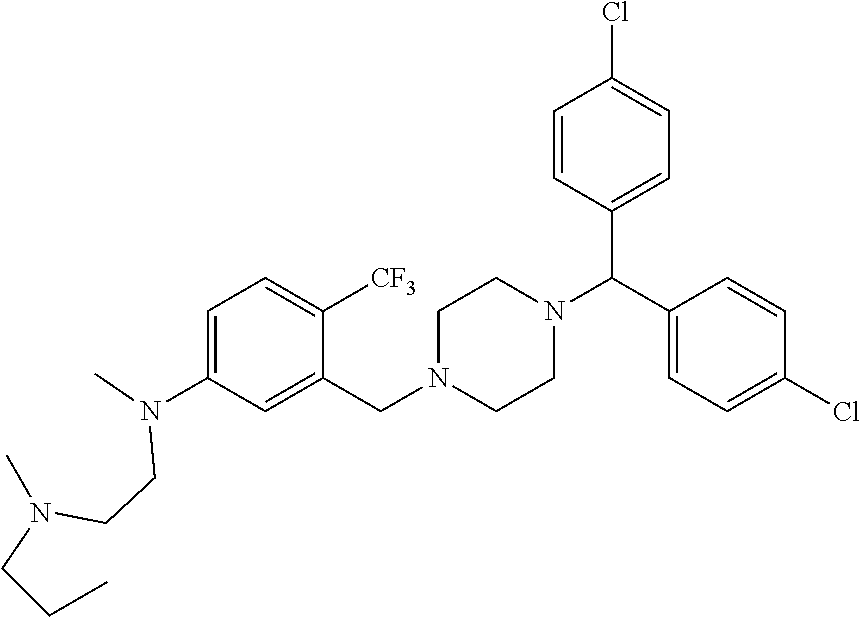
C1=C(N(C)CCN(C)CCC)C=C(CN2CCN(C(C3=CC=C(Cl)C=C3)C3=CC=C(Cl)C=C3)CC2)C([CF3])=C1
